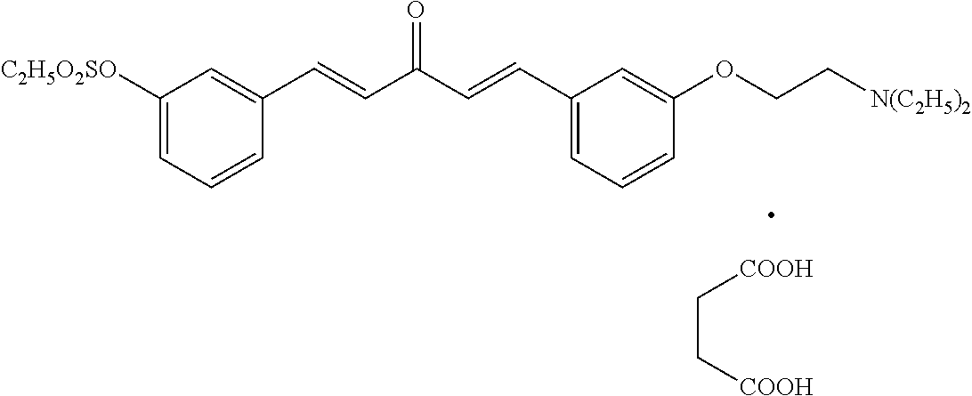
C1([C2H5O2SO])=CC=CC(C=CC(C=CC2=CC=CC(OCC[N(C2H5)2])=C2)=O)=C1.C(C[COOH])[COOH]
